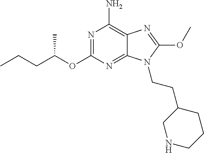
N1=C(OC(CCC)C)N=C2C(=C1N)N=C(OC)N2CCC1CNCCC1
